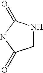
C1NC(=O)NC1=O
